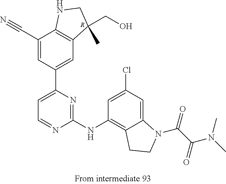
C12=C(C(CO)(C)CN1)C=C(C1=CC=NC(NC3=C4C(=CC(Cl)=C3)N(C(=O)C(=O)N(C)C)CC4)=N1)C=C2C#N.[R]
